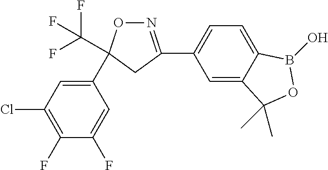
C1(C2(C(F)(F)F)ON=C(C3=CC=C4C(=C3)C(C)(C)OB4O)C2)=CC(Cl)=C(F)C(F)=C1
